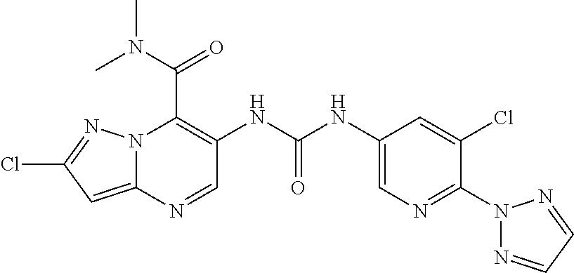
N12C(=CC(Cl)=N1)N=CC(NC(NC1=CN=C(N3N=CC=N3)C(Cl)=C1)=O)=C2C(N(C)C)=O
